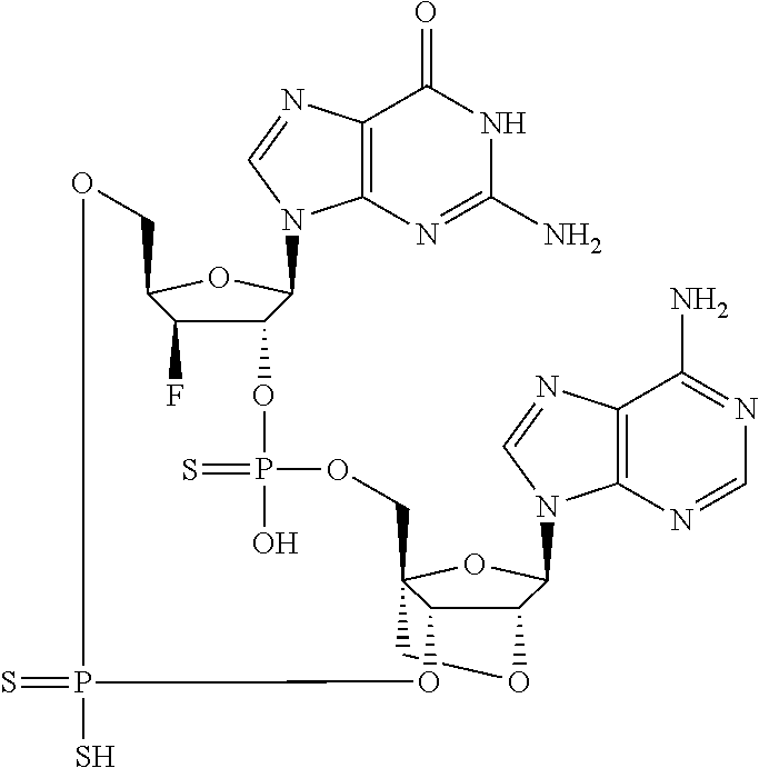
C1OC2C3C1(OC2N1C2=C(C(N)=NC=N2)N=C1)COP(=S)(O)OC1C(F)C(OC1N1C2=C(C(=O)NC(N)=N2)N=C1)COP(=S)(S)O3
